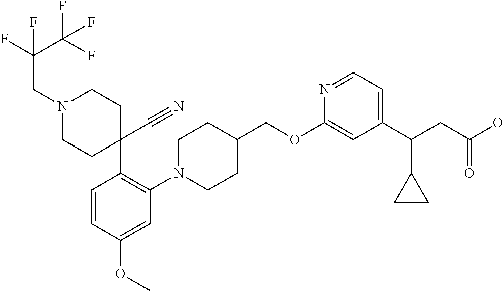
C1(OCC2CCN(C3=C(C4(C#N)CCN(CC(F)(C(F)(F)F)F)CC4)C=CC(OC)=C3)CC2)=CC(C(CC(O)=O)C2CC2)=CC=N1
